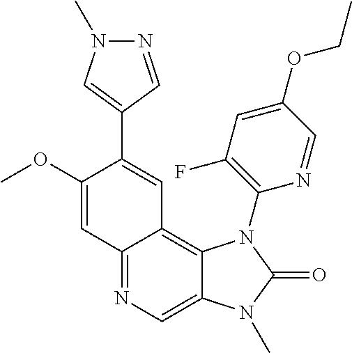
N1=CC(C2=CC3=C4C(=CN=C3C=C2OC)N(C)C(=O)N4C2=C(F)C=C(OCC)C=N2)=CN1C
